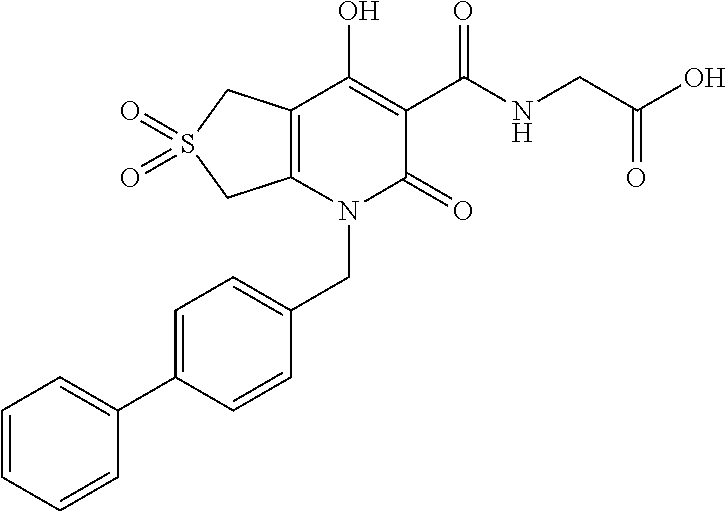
C(N1C(=O)C(C(NCC(O)=O)=O)=C(O)C2=C1CS(=O)(=O)C2)C1=CC=C(C2=CC=CC=C2)C=C1
